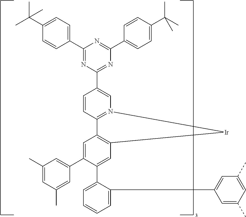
C1(C)=CC(C)=CC(C2=CC3=C(C=C2C2=CC=CC=C2C2=CC(C)=CC(C)=C2)[Ir]N2=C3C=CC(C3=NC(C4=CC=C(C(C)(C)C)C=C4)=NC(C4=CC=C(C(C)(C)C)C=C4)=N3)=C2)=C1
